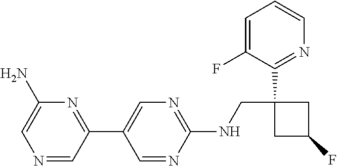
C1(C2=CN=C(NCC3(C4=NC=CC=C4F)CC(F)C3)N=C2)=NC(N)=CN=C1
